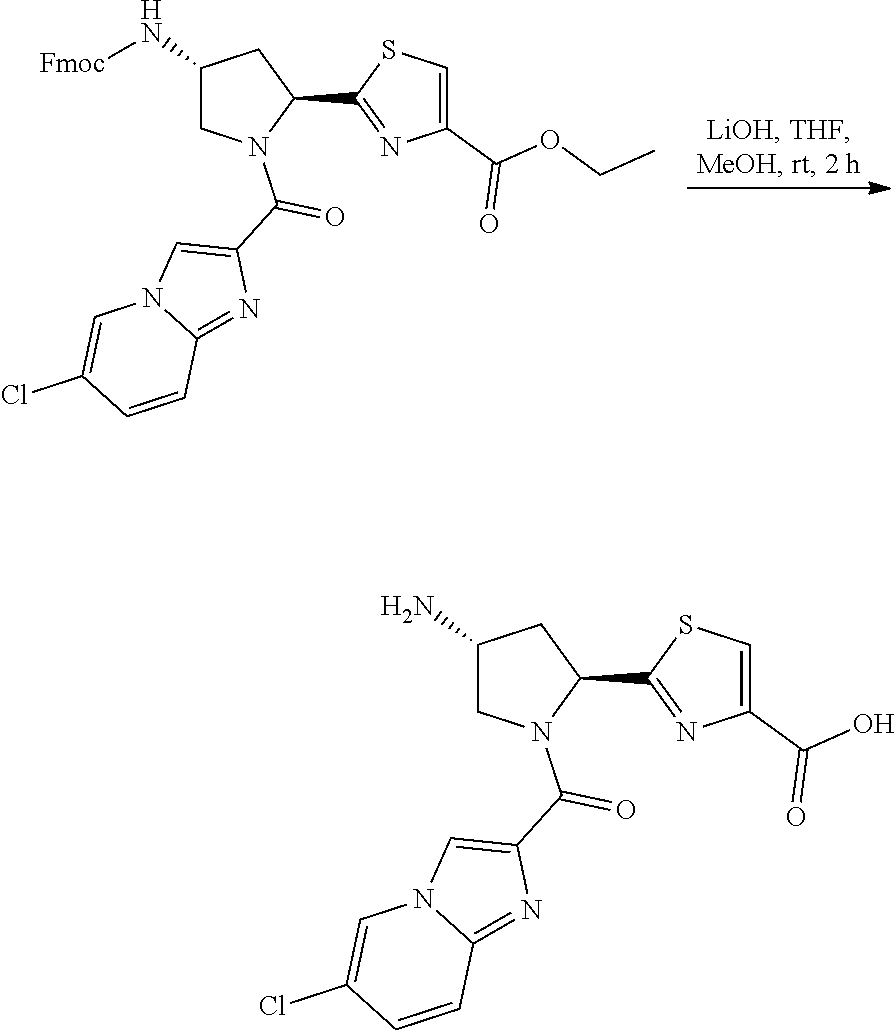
C1(N[Fmoc])CN(C(C2=CN3C(=N2)C=CC(Cl)=C3)=O)C(C2=NC(C(OCC)=O)=CS2)C1.C1(N)CN(C(C2=CN3C(=N2)C=CC(Cl)=C3)=O)C(C2=NC(C(O)=O)=CS2)C1
